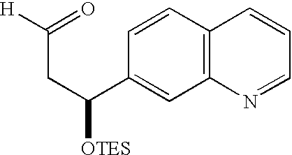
[H]C(CC(C1=CC2=C(C=C1)C=CC=N2)[OTES])=O
